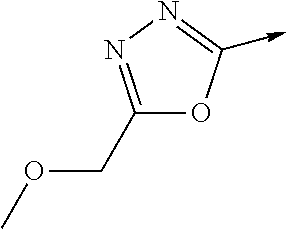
C1(COC)=NN=C(->C)O1
